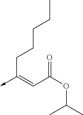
C(C(OC(C)C)=O)=C(->C)CCCCC
